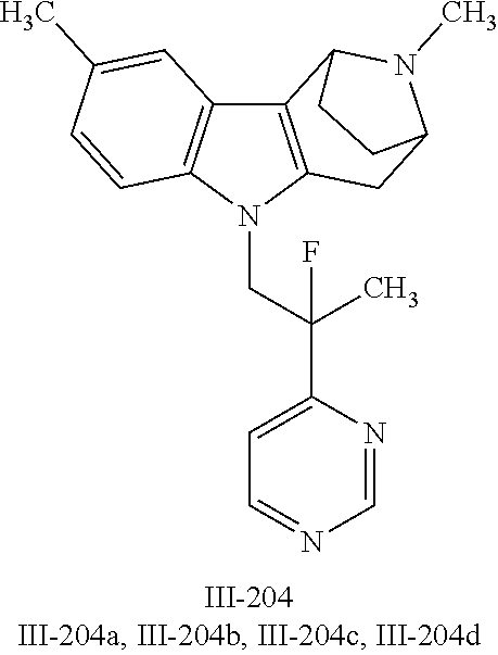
N1(CC(C2=CC=NC=N2)(C)F)C2=C(C3=C1C=CC(C)=C3)C1N(C)C(C2)CC1
